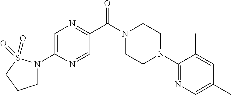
C1=C(N2CCCS2(=O)=O)N=CC(C(N2CCN(C3=NC=C(C)C=C3C)CC2)=O)=N1
